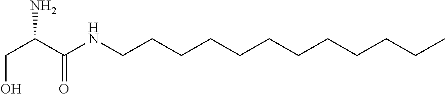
C(C(C(NCCCCCCCCCCCC)=O)N)O
